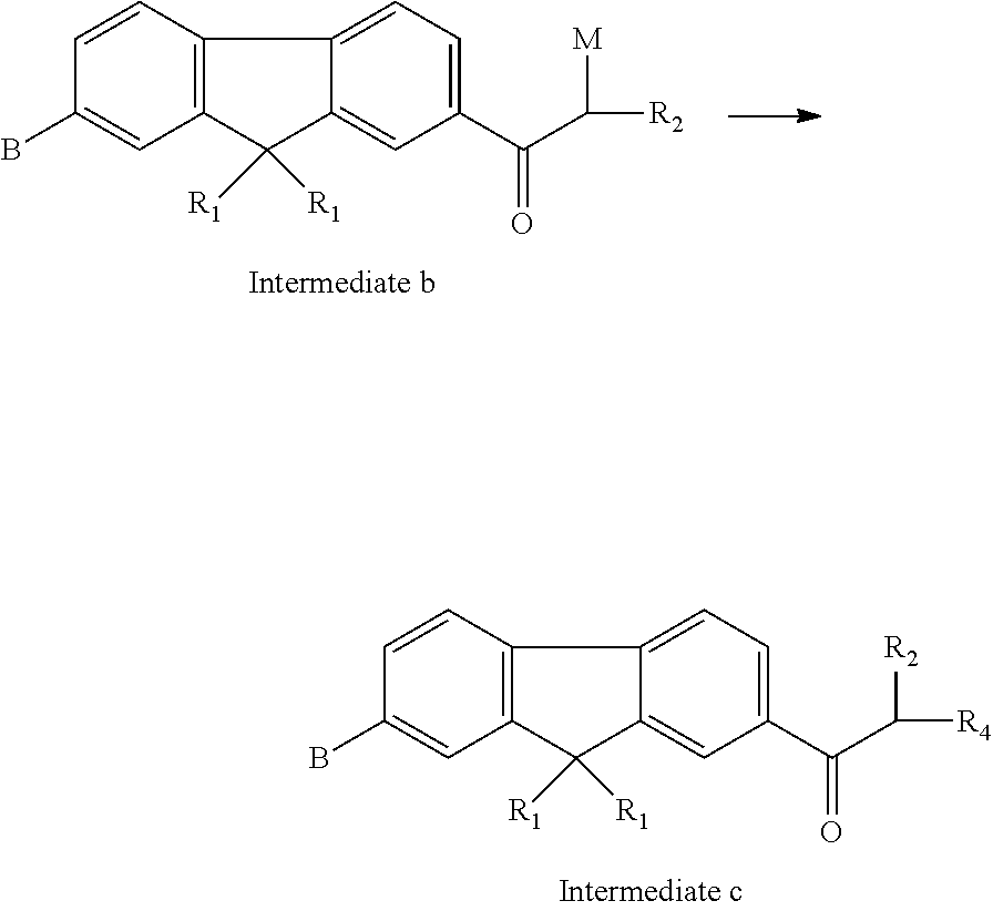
C1=CC2=C(C=C1B)C([R1])([R1])C1=CC(C(=O)C([R2])[R4])=CC=C21.C1=CC2=C(C=C1B)C([R1])([R1])C1=CC(C(=O)C([M])[R2])=CC=C21
